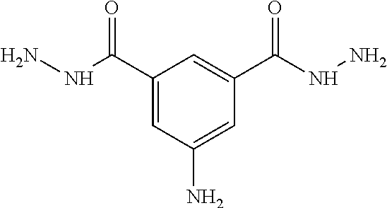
C1(C(NN)=O)=CC(N)=CC(C(NN)=O)=C1
